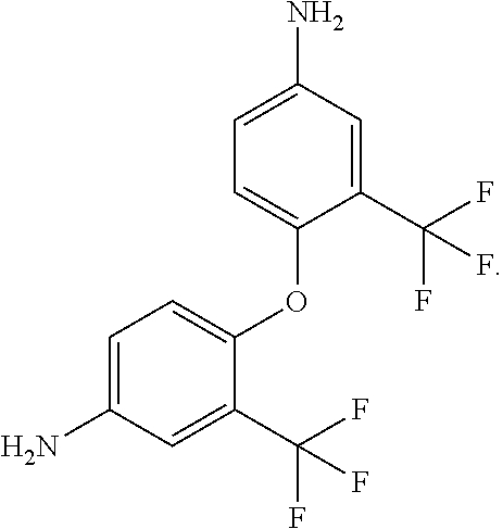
C1=C(N)C=C(C(F)(F)F)C(OC2=CC=C(N)C=C2C(F)(F)F)=C1
